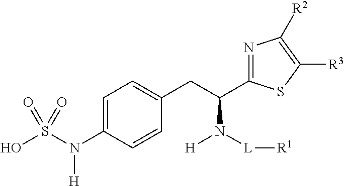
C1=C(N(S(O)(=O)=O)[H])C=CC(CC(C2=NC([R2])=C([R3])S2)N([L][R1])[H])=C1
